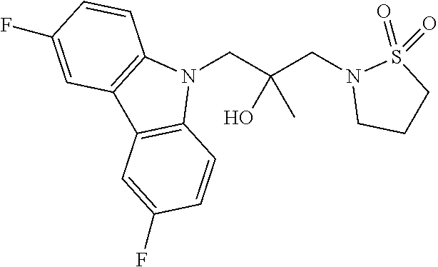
N1(CC(CN2CCCS2(=O)=O)(O)C)C2=C(C3=C1C=CC(F)=C3)C=C(F)C=C2
